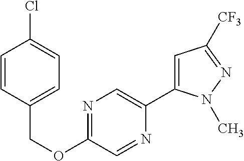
C1(OCC2=CC=C(Cl)C=C2)=NC=C(C2=CC([CF3])=NN2C)N=C1
